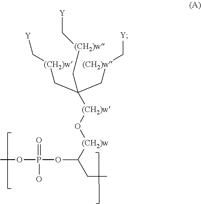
O(P(=O)(O)OC(CC)[(CH2)w]O[(CH2)w]C(C[(CH2)w]C[Y])(C[(CH2)w]C[Y])C[(CH2)w]C[Y])C
